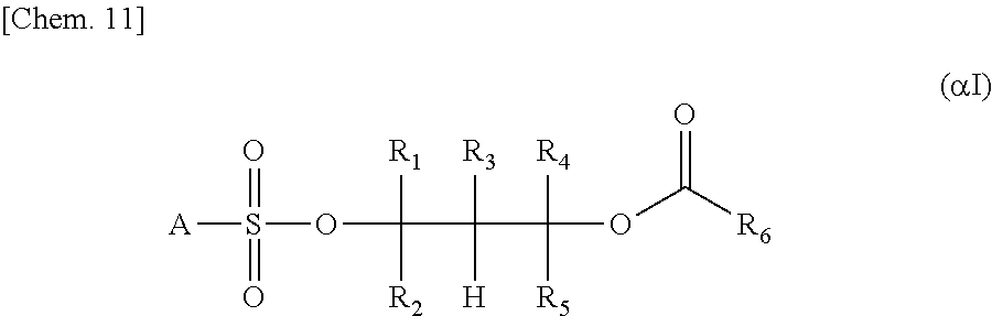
[A]S(OC([R2])([R1])C([R3])([H])C([R4])([R5])OC([R6])=O)(=O)=O
